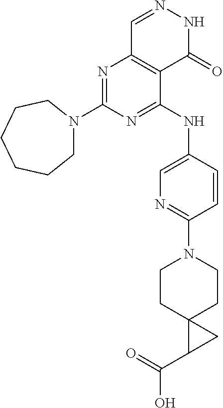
N1=C(NC2=CN=C(N3CCC4(CC3)C(C(O)=O)C4)C=C2)C2=C(N=C1N1CCCCCC1)C=NNC2=O
